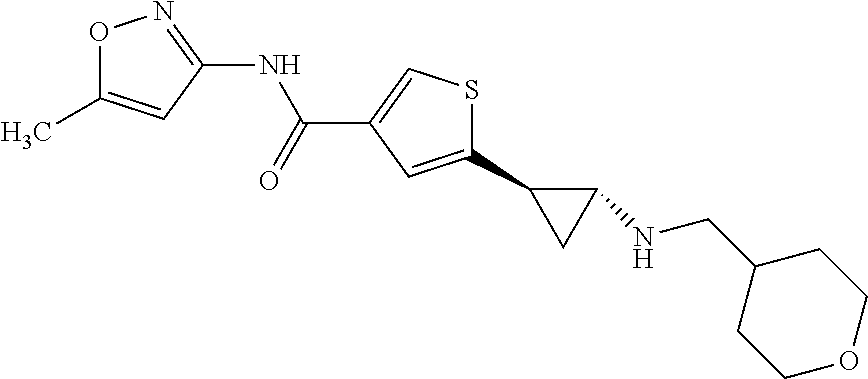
C1(C2CC2NCC2CCOCC2)=CC(C(NC2=NOC(C)=C2)=O)=CS1
